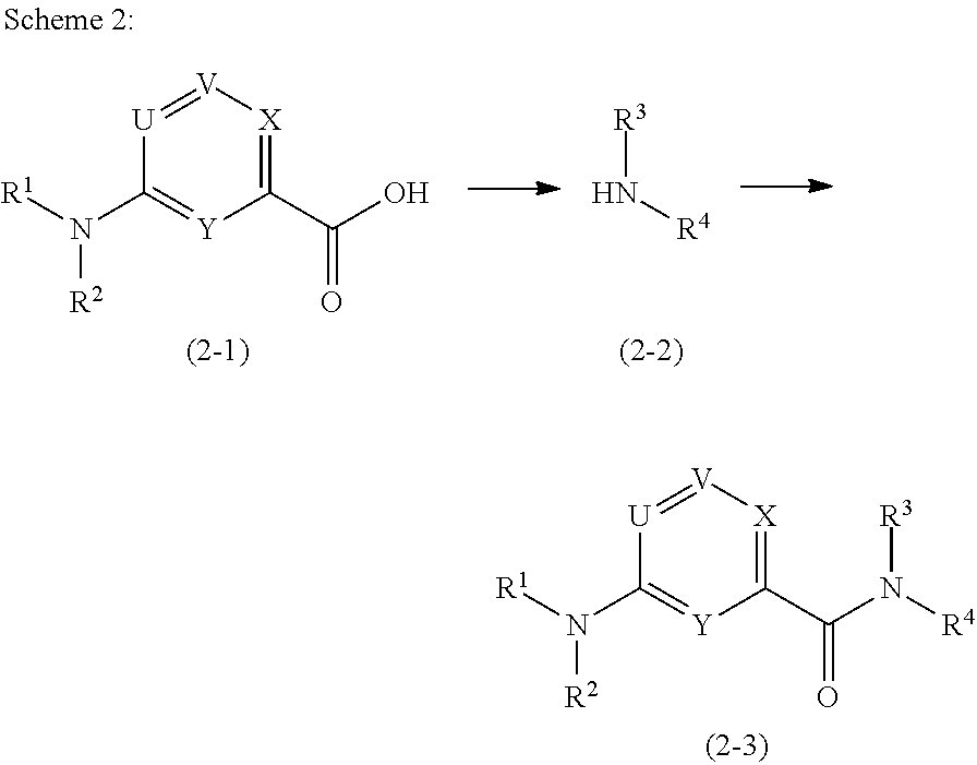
[V]1=[U]C(N([R1])[R2])=[Y]C(C(=O)O)=[X]1.N([R3])[R4].[V]1=[U]C(N([R1])[R2])=[Y]C(C(=O)N([R4])[R3])=[X]1
